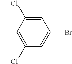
C1(Cl)=CC(Br)=CC(Cl)=C1C
